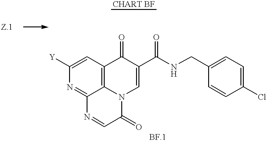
N1=C2C3=C(C=C1[Y])C(=O)C(C(NCC1=CC=C(Cl)C=C1)=O)=CN3C(=O)C=N2
